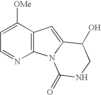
C1=C([OMe])C2=C(N=C1)N1C(=C2)C(O)CNC1=O
